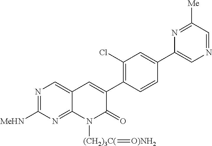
N1=C([MeHN])N=C2C(=C1)C=C(C1=C(Cl)C=C(C3=CN=CC([Me])=N3)C=C1)C(=O)N2[(CH2)3C(]=[O)NH2]
